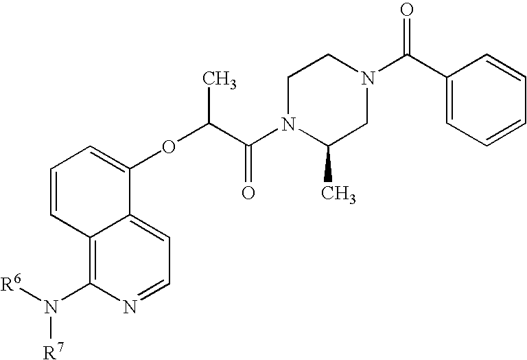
O(C(C(N1C(C)CN(C(C2=CC=CC=C2)=O)CC1)=O)C)C1=CC=CC2=C(N([R6])[R7])N=CC=C12
